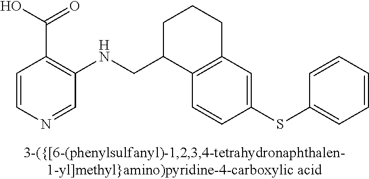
C1=CN=CC(NCC2C3=C(CCC2)C=C(SC2=CC=CC=C2)C=C3)=C1C(O)=O
